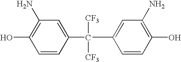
C1(C([CF3])([CF3])C2=CC(N)=C(O)C=C2)=CC(N)=C(O)C=C1
